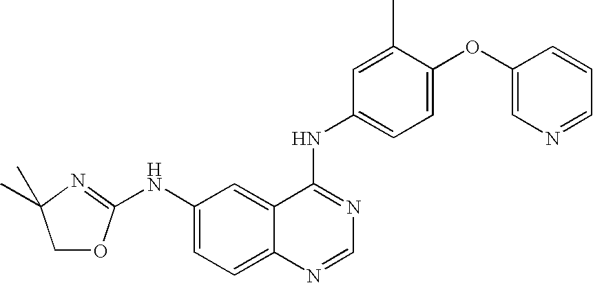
C1(NC2=NC(C)(C)CO2)=CC=C2C(=C1)C(NC1=CC=C(OC3=CN=CC=C3)C(C)=C1)=NC=N2
